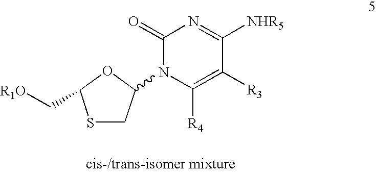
C1(=O)N(C2CSC(C[R1O])O2)C([R4])=C([R3])C([NHR5])=N1
